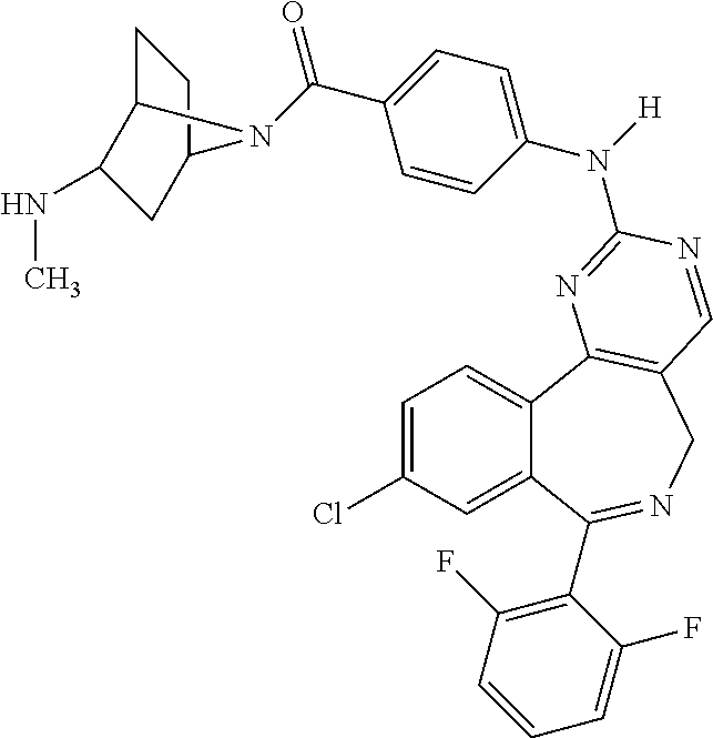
C1=C(Cl)C=C2C(=C1)C1=C(CN=C2C2=C(F)C=CC=C2F)C=NC(N(C2=CC=C(C(=O)N3C4CCC3CC4NC)C=C2)[H])=N1
